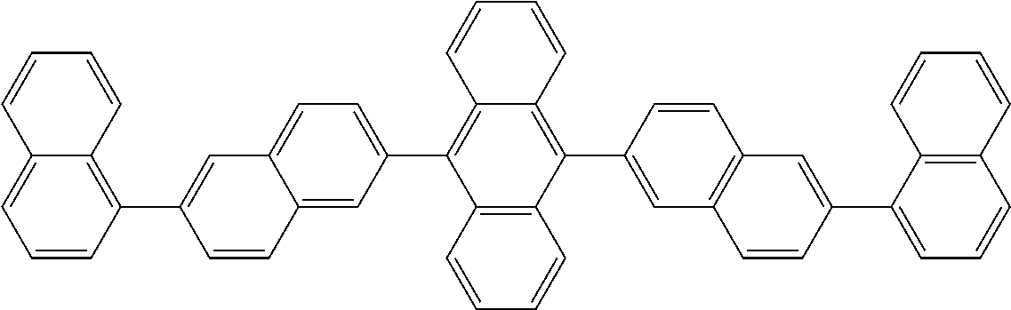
C12=C(C=CC=C1)C(C1=CC=C3C(=C1)C=CC(C1=C4C(=CC=C1)C=CC=C4)=C3)=C1C(=C2C2=CC3=C(C=C2)C=C(C2=CC=CC4=C2C=CC=C4)C=C3)C=CC=C1
